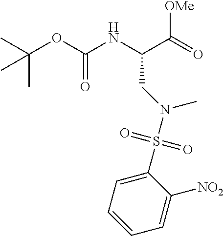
CC(OC(NC(C(=O)[OMe])CN(S(=O)(=O)C1=CC=CC=C1[NO2])C)=O)(C)C
